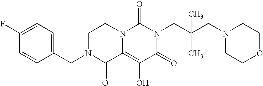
C1(F)=CC=C(CN2C(=O)C3=C(O)C(=O)N(CC(CN4CCOCC4)(C)C)C(=O)N3CC2)C=C1
